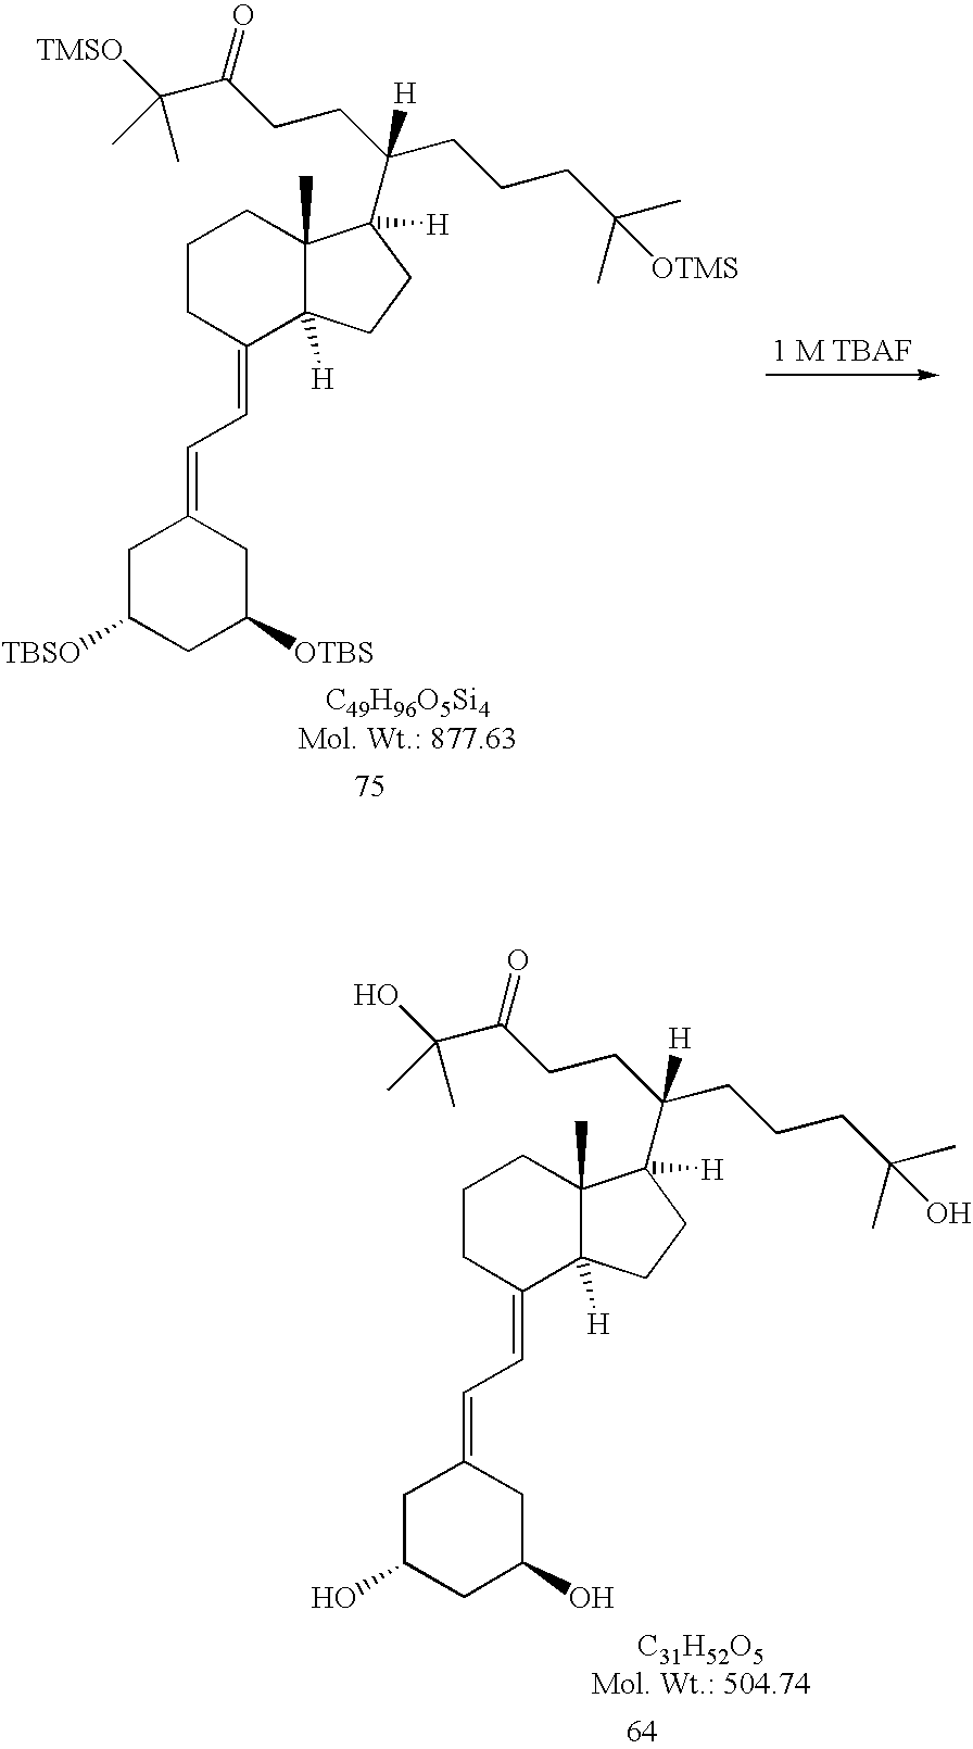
C1C([TBSO])CC([OTBS])CC1=CC=C1C2([H])C(C)(CCC1)C([H])(C(CCC(C([TMSO])(C)C)=O)(CCCC(C)([OTMS])C)[H])CC2.[C49H96O5Si4].C1C(O)CC(O)CC1=CC=C1C2([H])C(C)(CCC1)C([H])(C(CCC(C(O)(C)C)=O)(CCCC(C)(O)C)[H])CC2.[C31H52O5]
